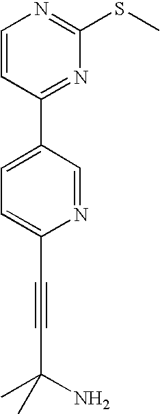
C1=NC(C#CC(C)(N)C)=CC=C1C1=NC(SC)=NC=C1
